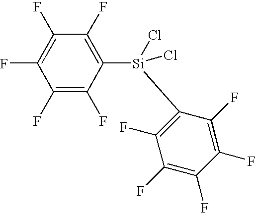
C1(F)=C(F)C([Si](C2=C(F)C(F)=C(F)C(F)=C2F)(Cl)Cl)=C(F)C(F)=C1F
